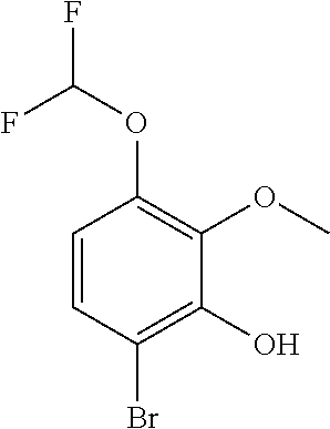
C1=CC(Br)=C(O)C(OC)=C1OC(F)F
